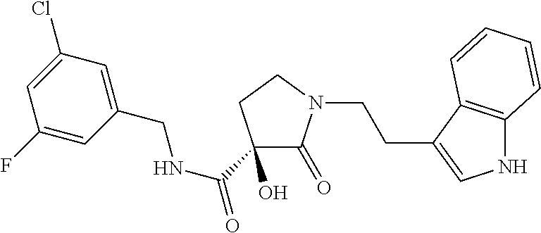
C1(O)(C(NCC2=CC(Cl)=CC(F)=C2)=O)C(=O)N(CCC2=CNC3=C2C=CC=C3)CC1
